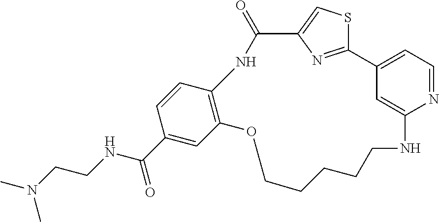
C1=CC(C(NCCN(C)C)=O)=CC2=C1NC(=O)C1=CSC(=N1)C1=CC=NC(=C1)NCCCCCO2
